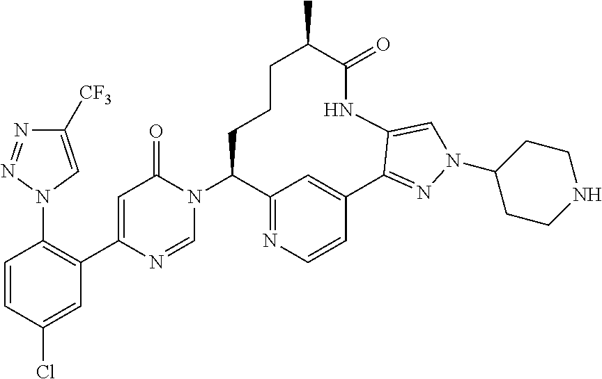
C1=CC(Cl)=CC(C2=CC(=O)N(C3C4=NC=CC(=C4)C4=NN(C5CCNCC5)C=C4NC(=O)C(C)CCC3)C=N2)=C1N1C=C([CF3])N=N1
